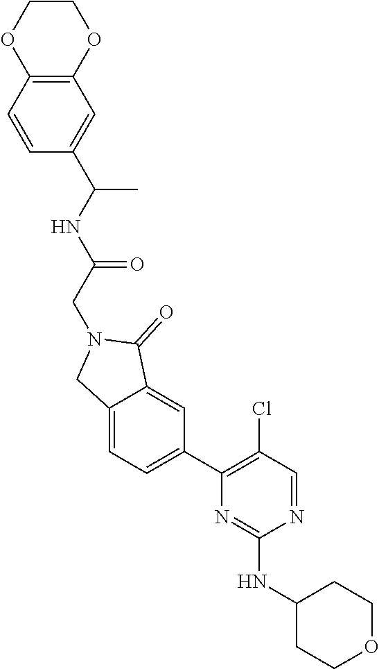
C1(NC2=NC(C3=CC=C4C(=C3)C(=O)N(CC(=O)NC(C)C3=CC5=C(C=C3)OCCO5)C4)=C(Cl)C=N2)CCOCC1
